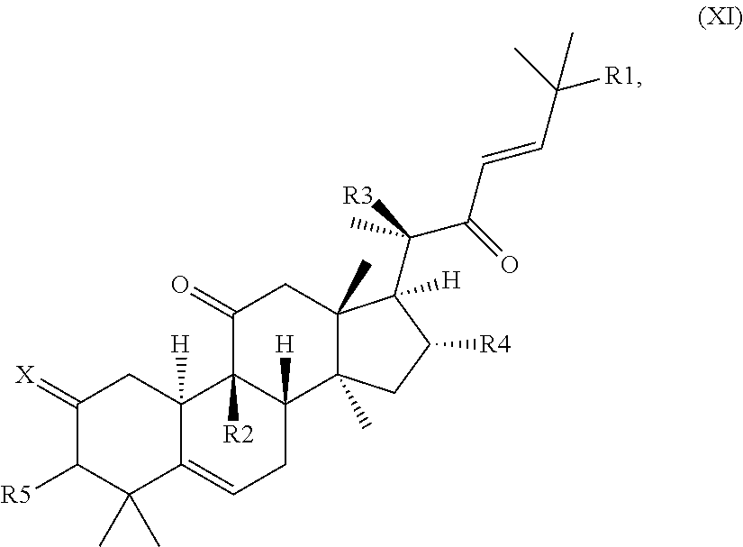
C1(=[X])C([R5])C(C)(C)C2=CCC3([H])C([R2])(C2([H])C1)C(=O)CC1(C)C3(C)CC([R4])C1([H])C([R3])(C(=O)C=CC([R1])(C)C)C
